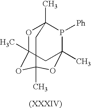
O1C2(C)OC3(C)OC(C)(P([Ph])C1(C)C3)C2
